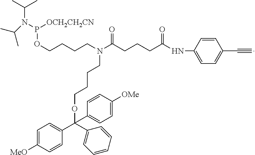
C(C)(C)N(P(OCCCCN(C(CCCC(NC1=CC=C(C#C)C=C1)=O)=O)CCCCOC(C1=CC=C([MeO])C=C1)(C1=CC=CC=C1)C1=CC=C([OMe])C=C1)[OCH2CH2CN])C(C)C
